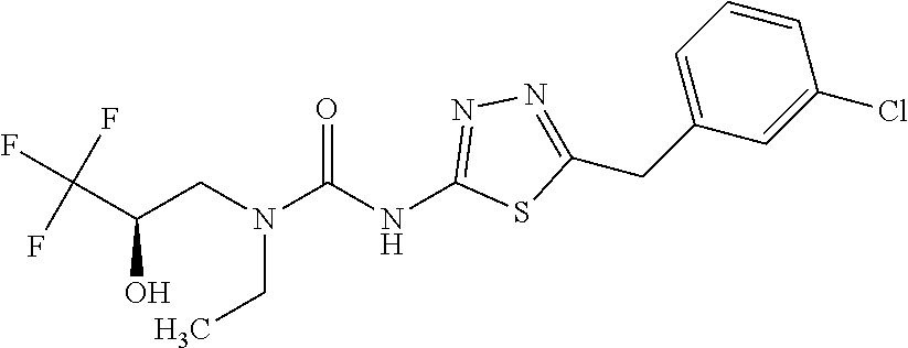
C(O)(CN(CC)C(NC1=NN=C(CC2=CC=CC(Cl)=C2)S1)=O)C(F)(F)F
